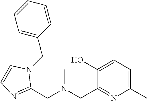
C1(C)=CC=C(O)C(CN(CC2=NC=CN2CC2=CC=CC=C2)C)=N1
